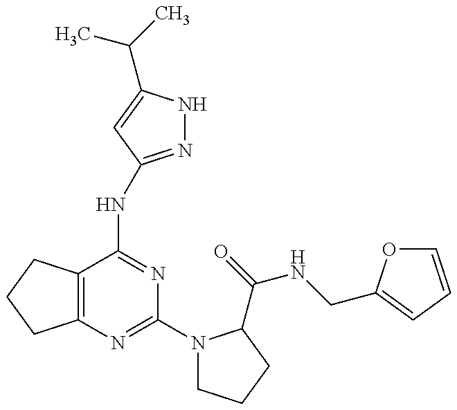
C12=C(C(NC3=NNC(C(C)C)=C3)=NC(N3CCCC3C(=O)NCC3=CC=CO3)=N1)CCC2
